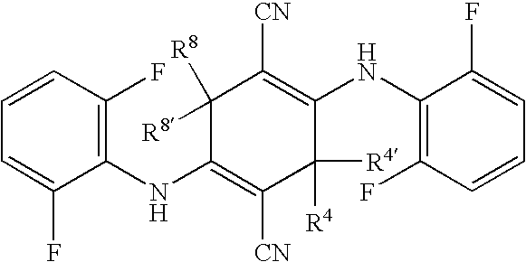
C1=C(F)C(NC2=C([CN])C([R4])([R4])C(NC3=C(F)C=CC=C3F)=C([CN])C2([R8])[R8])=C(F)C=C1
